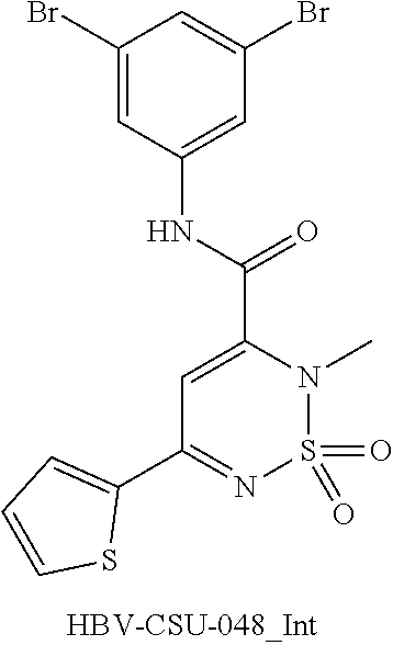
C1=C(C(NC2=CC(Br)=CC(Br)=C2)=O)N(C)S(=O)(=O)N=C1C1=CC=CS1
